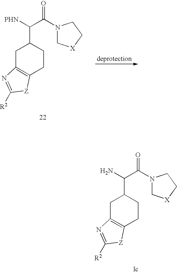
C1(C([PHN])C(N2C[X]CC2)=O)CC2=C(CC1)[Z]C([R2])=N2.C1(C(N)C(N2C[X]CC2)=O)CC2=C(CC1)[Z]C([R2])=N2
